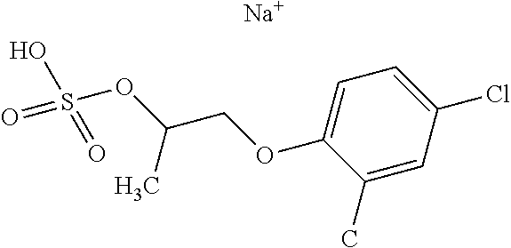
C1=C(C)C(OCC(OS(O)(=O)=O)C)=CC=C1Cl.[Na]
